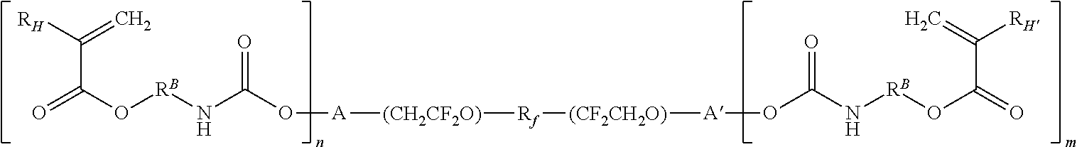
O([A][(CH2CF2O)][Rf][(CF2CH2O)][A]OC(N[RB]OC(=O)C([RH])=C)=O)C(N[RB]OC(=O)C([RH])=C)=O
